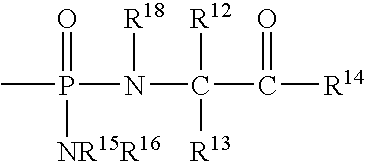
P(N([R18])C([R12])([R13])C(=O)[R14])(C)(=O)[NR15R16]
